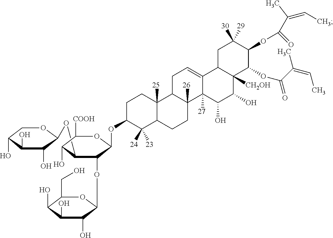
OC1C(O)C(O)COC1OCC1C(O)C([COOH])OC(OC2C([24])([23])C3C([25])(CC2)C2C([26])(CC3)C3([27])C(=CC2)C2C([CH2OH])(C(O)C3O)C(OC(=O)C(=CC)C)C(OC(=O)C(=CC)C)C([30])([29])C2)C1OC1C(O)C(O)C(O)C(CO)O1
